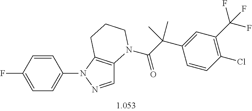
C1=CC(F)=CC=C1N1N=CC2=C1CCCN2C(C(C1=CC(C(F)(F)F)=C(Cl)C=C1)(C)C)=O
